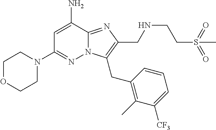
N12C(=NC(CNCCS(=O)(=O)C)=C1CC1=C(C)C([CF3])=CC=C1)C(N)=CC(N1CCOCC1)=N2
